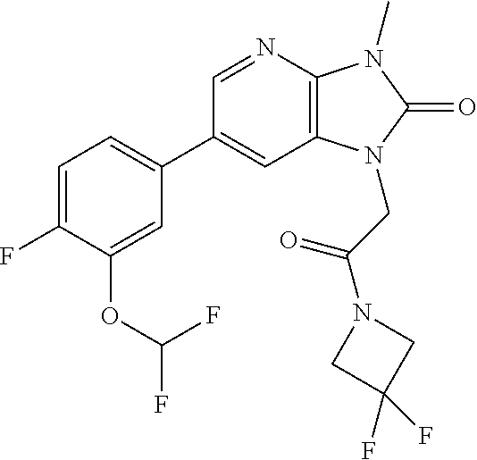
C1(C2=CC=C(F)C(OC(F)F)=C2)=CC2=C(N=C1)N(C)C(=O)N2CC(N1CC(F)(F)C1)=O
